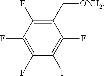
C([ONH2])C1=C(F)C(F)=C(F)C(F)=C1F
